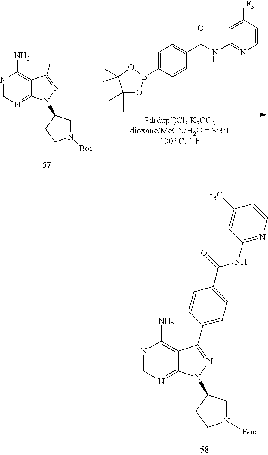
N1=CN=C2C(=C1N)C(I)=NN2C1CN([Boc])CC1.C1(C)(C)OB(C2=CC=C(C(=O)NC3=NC=CC([CF3])=C3)C=C2)OC1(C)C.[Pd(dppf)Cl2 K2CO3dioxane/MeCN/H2O = 3:3:1100 C. 1 h].N1=CN=C2C(=C1N)C(C1=CC=C(C(NC3=NC=CC([F3C])=C3)=O)C=C1)=NN2C1CN([Boc])CC1
